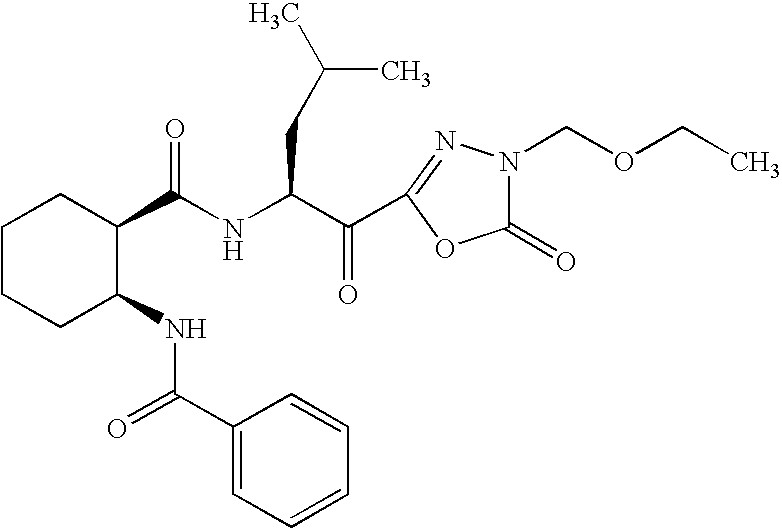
N(C(C(C1=NN(COCC)C(=O)O1)=O)CC(C)C)C(=O)C1CCCCC1NC(=O)C1=CC=CC=C1
